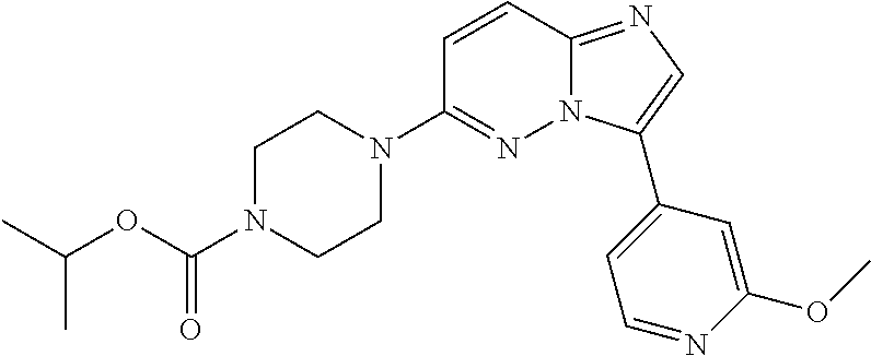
C1=CC2=NC=C(C3=CC=NC(OC)=C3)N2N=C1N1CCN(C(OC(C)C)=O)CC1
